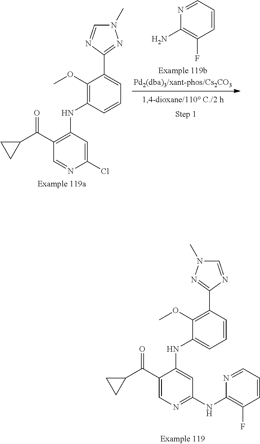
C1(F)=C(N)N=CC=C1.C1(OC)=C(NC2=C(C(C3CC3)=O)C=NC(Cl)=C2)C=CC=C1C1=NN(C)C=N1.C1(OC)=C(C2=NN(C)C=N2)C=CC=C1NC1=CC(NC2=C(F)C=CC=N2)=NC=C1C(C1CC1)=O
